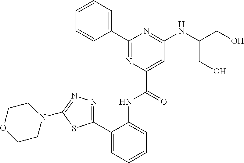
C1(C2=CC=CC=C2NC(C2=CC(NC(CO)CO)=NC(C3=CC=CC=C3)=N2)=O)=NN=C(N2CCOCC2)S1
